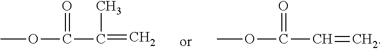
COC(=O)C(C)=C.COC(=O)C=C
